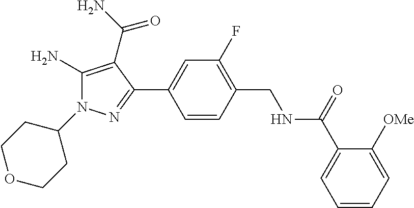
C1(N2C(N)=C(C(N)=O)C(C3=CC(F)=C(CNC(C4=CC=CC=C4[OMe])=O)C=C3)=N2)CCOCC1
